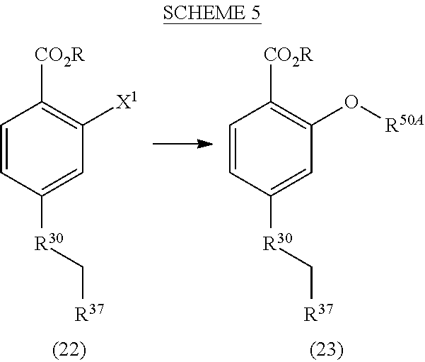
C1=CC([R30]C[R37])=CC([X1])=C1[CO2R].C1=CC([R30]C[R37])=CC(O[R50A])=C1[CO2R]
